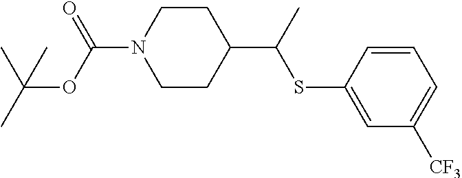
C1CN(C(OC(C)(C)C)=O)CCC1C(C)SC1=CC([CF3])=CC=C1
